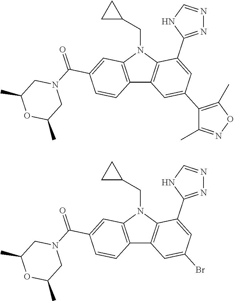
C12=C(N(CC3CC3)C3=C1C=C(C1=C(C)ON=C1C)C=C3C1=NN=CN1)C=C(C(N1CC(C)OC(C)C1)=O)C=C2.C12=C(N(CC3CC3)C3=C1C=C(Br)C=C3C1=NN=CN1)C=C(C(N1CC(C)OC(C)C1)=O)C=C2
